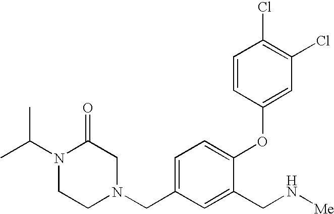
C1=C(CN2CC(=O)N(C(C)C)CC2)C=C(CN[Me])C(OC2=CC(Cl)=C(Cl)C=C2)=C1
